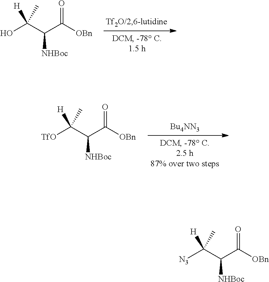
OC(C(C([OBn])=O)[NHBoc])(C)[H].[TfO]C(C(C([OBn])=O)[NHBoc])(C)[H].[N3]C(C(C([OBn])=O)[NHBoc])(C)[H]
